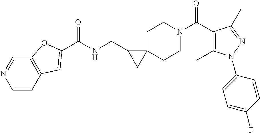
C1C2(CCN(C(C3=C(C)N(C4=CC=C(F)C=C4)N=C3C)=O)C1)C(CNC(=O)C1=CC3=C(C=NC=C3)O1)C2
